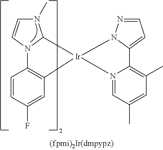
C1=CC(F)=CC2=C1N1C(N(C)C=C1)[Ir]21N2=CC(C)=CC(C)=C2C2=CC=NN12
